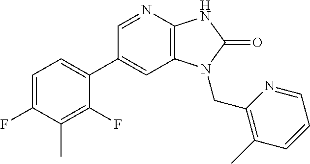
C1(C2=CC=C(F)C(C)=C2F)=CC2=C(N=C1)NC(=O)N2CC1=C(C)C=CC=N1
